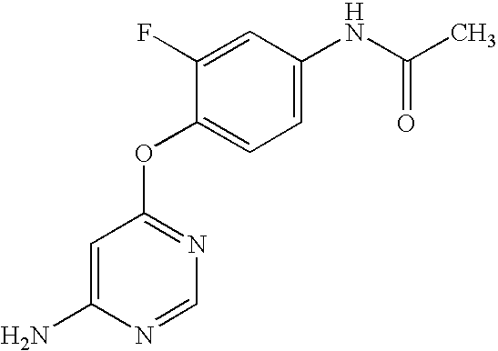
C1(F)=CC(NC(=O)C)=CC=C1OC1=NC=NC(N)=C1
